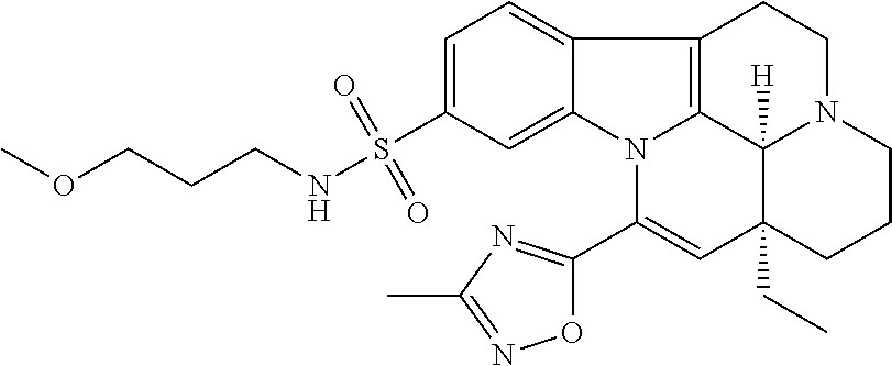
C1=C(S(NCCCOC)(=O)=O)C=C2C(=C1)C1=C3N2C(C2=NC(C)=NO2)=CC2(CC)C3([H])N(CC1)CCC2
